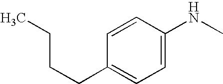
C1=CC(CCCC)=CC=C1NC
